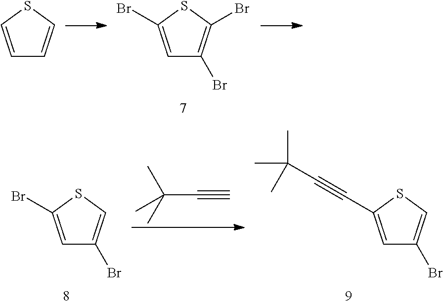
C1=C(Br)SC=C1Br.C1=C(C#CC(C)(C)C)SC=C1Br.C(C#C)(C)(C)C.C1=CSC=C1.C1=C(Br)SC(Br)=C1Br
